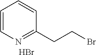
C1=CN=C(CCBr)C=C1.Br
